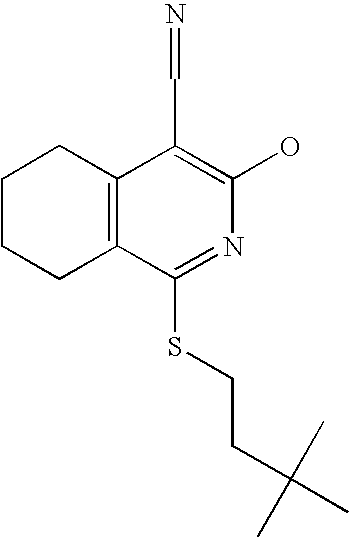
C1CCC2=C(C1)C(C=N)=C(O)N=C2SCCC(C)(C)C
